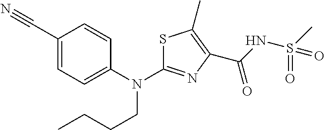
C1(C#N)=CC=C(N(CCCC)C2=NC(C(=O)NS(C)(=O)=O)=C(C)S2)C=C1
